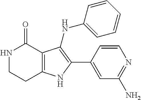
N1CCC2=C(C1=O)C(NC1=CC=CC=C1)=C(C1=CC(N)=NC=C1)N2
